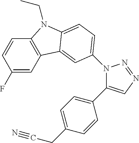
C1(F)=CC2=C(C=C1)N(CC)C1=CC=C(N3C(C4=CC=C(CC#N)C=C4)=CN=N3)C=C21
